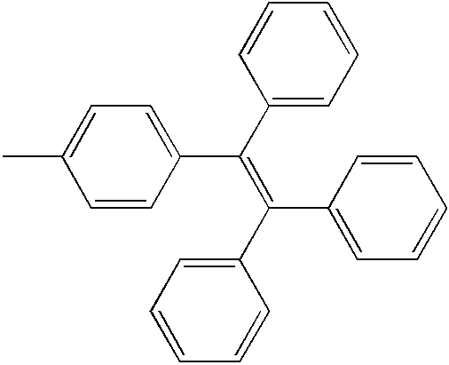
CC1=CC=C(C(C2=CC=CC=C2)=C(C2=CC=CC=C2)C2=CC=CC=C2)C=C1
